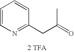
C(C(=O)C)C1=NC=CC=C1.[2 TFA]
